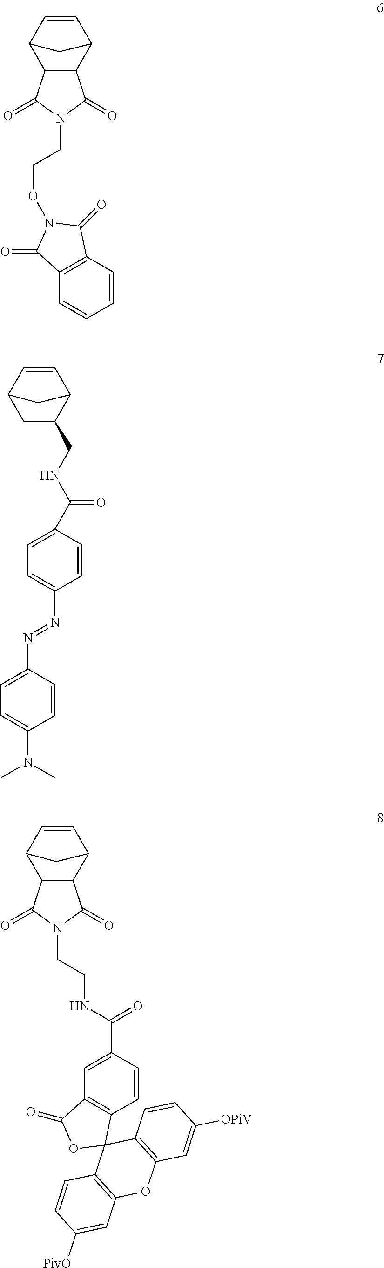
C1=CC2C3C(C1C2)C(=O)N(CCON1C(=O)C2=C(C=CC=C2)C1=O)C3=O.C1=CC2CC(CNC(C3=CC=C(N=NC4=CC=C(N(C)C)C=C4)C=C3)=O)C1C2.C1=CC2C3C(C1C2)C(=O)N(CCNC(C1=CC2=C(C=C1)C1(OC2=O)C2=C(OC4=C1C=CC([OPiV])=C4)C=C([PivO])C=C2)=O)C3=O
